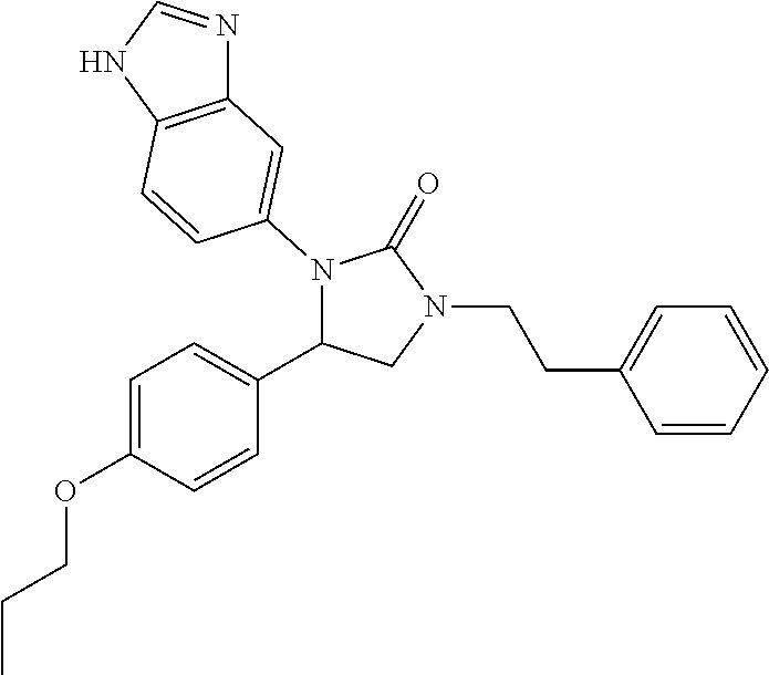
C1(C2=CC=C(OCCC)C=C2)CN(CCC2=CC=CC=C2)C(=O)N1C1=CC2=C(NC=N2)C=C1
